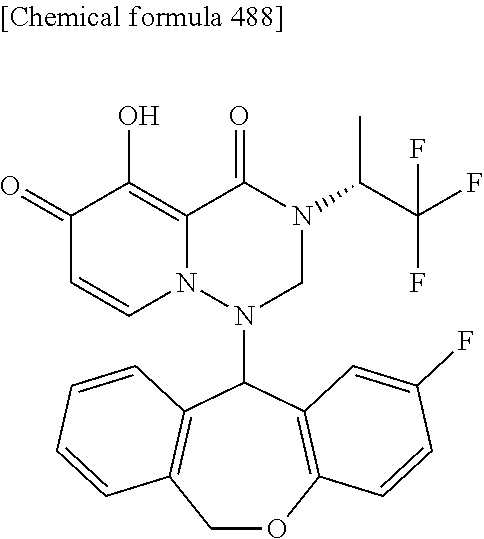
C1(=O)C=CN2C(=C1O)C(=O)N(C(C(F)(F)F)C)CN2C1C2=C(COC3=C1C=C(F)C=C3)C=CC=C2
